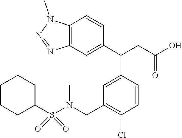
C1=C(C(C2=CC3=C(C=C2)N(C)N=N3)CC(O)=O)C=CC(Cl)=C1CN(S(C1CCCCC1)(=O)=O)C
